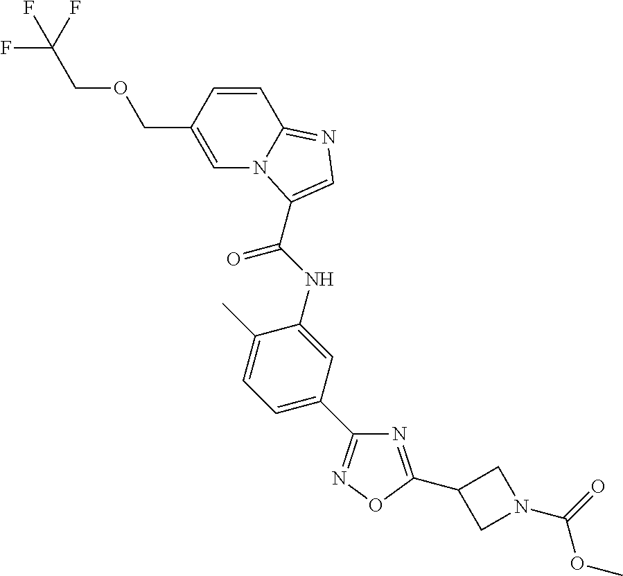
C1=CC(COCC(F)(F)F)=CN2C1=NC=C2C(NC1=CC(C2=NOC(C3CN(C(=O)OC)C3)=N2)=CC=C1C)=O
